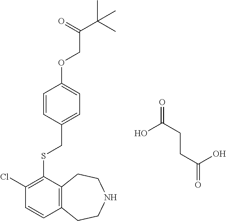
C1(Cl)=C(SCC2=CC=C(OCC(C(C)(C)C)=O)C=C2)C2=C(C=C1)CCNCC2.O=C(CCC(O)=O)O
